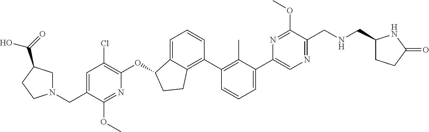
C(C1=CC(Cl)=C(OC2C3=CC=CC(C4=C(C)C(C5=CN=C(CNCC6CCC(=O)N6)C(OC)=N5)=CC=C4)=C3CC2)N=C1OC)N1CC(C(O)=O)CC1
